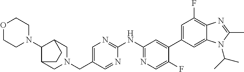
C1(NC2=NC=C(CN3CC4C(N5CCOCC5)C(C3)CC4)C=N2)=NC=C(F)C(C2=CC(F)=C3C(=C2)N(C(C)C)C(C)=N3)=C1
